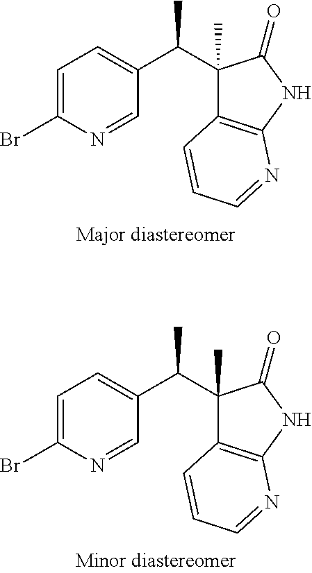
C1=C(Br)N=CC(C(C2(C)C3=C(NC2=O)N=CC=C3)C)=C1.C1=C(Br)N=CC(C(C2(C)C3=C(NC2=O)N=CC=C3)C)=C1
